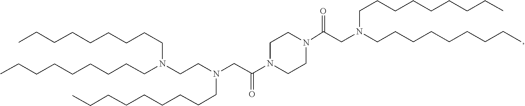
C(CCCN(CC(N1CCN(C(CN(CCCCCCCCC)CCCCCCCCC)=O)CC1)=O)CCN(CCCCCCCCC)CCCCCCCCC)CCCCC
